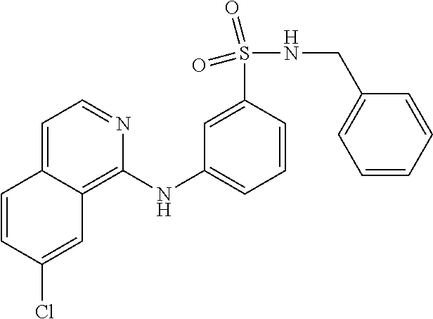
C1=CC(Cl)=CC2=C(NC3=CC=CC(S(NCC4=CC=CC=C4)(=O)=O)=C3)N=CC=C12
